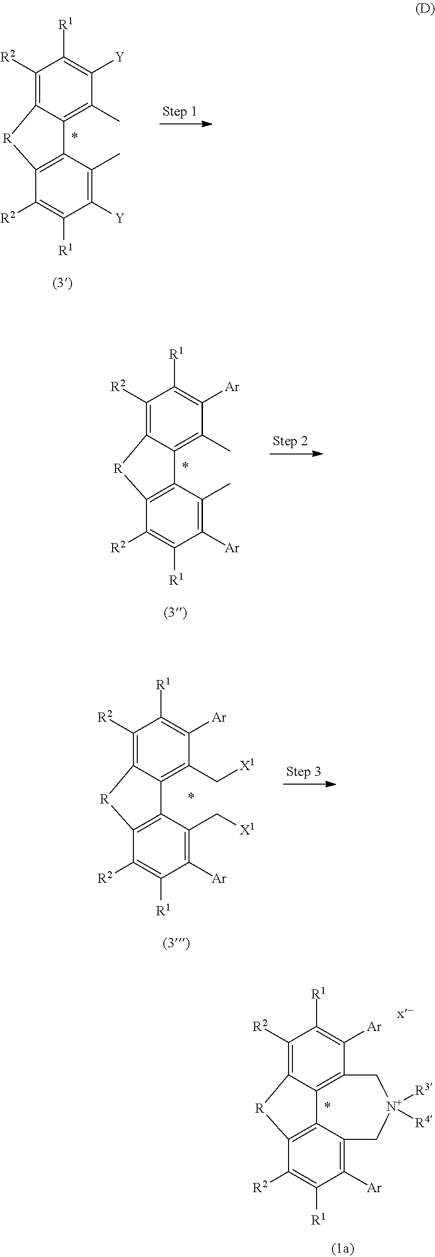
C1([R2])=C2C(=C(C)C([Y])=C1[R1])C1=C(C([R2])=C([R1])C([Y])=C1C)[R]2.C1([R2])=C2C(=C(C)C([Ar])=C1[R1])C1=C(C([R2])=C([R1])C([Ar])=C1C)[R]2.C1([R2])=C2C(=C(C[X1])C([Ar])=C1[R1])C1=C(C([R2])=C([R1])C([Ar])=C1C[X1])[R]2.C1([R2])=C2C3=C(C([Ar])=C1[R1])C[N+]([R3])([R4])CC1=C([Ar])C([R1])=C([R2])C(=C31)[R]2
